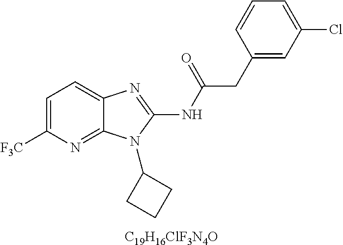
C1=C([F3C])N=C2C(=C1)N=C(NC(CC1=CC(Cl)=CC=C1)=O)N2C1CCC1.[C19H16ClF3N4O]
